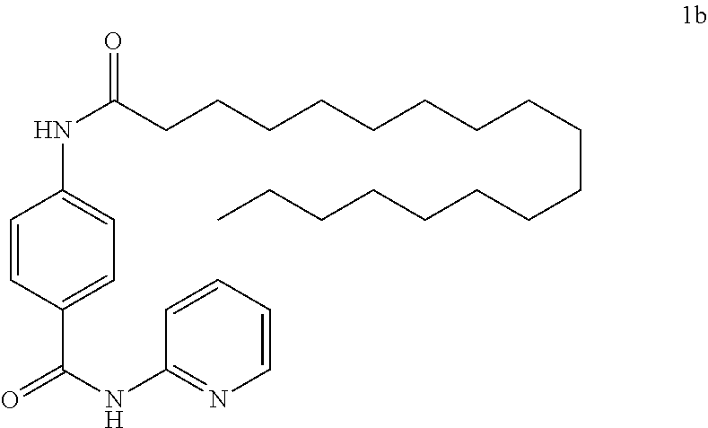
C1(C(NC2=NC=CC=C2)=O)=CC=C(NC(CCCCCCCCCCCCCCCCC)=O)C=C1
